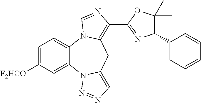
C1=C([F2HCO])C=C2C(=C1)N1C(=C(C3=NC(C4=CC=CC=C4)C(C)(C)O3)N=C1)CC1=CN=NN21
